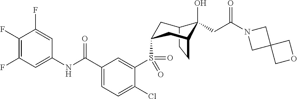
C1(F)=C(F)C=C(NC(C2=CC=C(Cl)C(S(=O)(=O)C3CC4C(O)(CC(N5CC6(C5)COC6)=O)C(CC4)C3)=C2)=O)C=C1F
